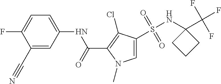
C1(C#N)=CC(NC(C2=C(Cl)C(S(NC3(C(F)(F)F)CCC3)(=O)=O)=CN2C)=O)=CC=C1F
